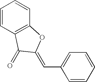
C1=CC2=C(C=C1)OC(=CC1=CC=CC=C1)C2=O
